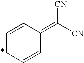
C1=CC(=C([CN])[CN])C=CC1
